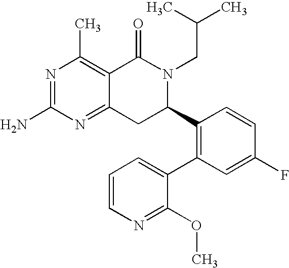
C12=NC(N)=NC(C)=C1C(=O)N(CC(C)C)C(C1=C(C3=CC=CN=C3OC)C=C(F)C=C1)C2
